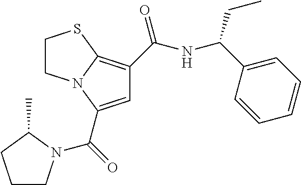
C1=C(C(=O)N2CCCC2C)N2C(=C1C(=O)NC(C1=CC=CC=C1)CC)SCC2
